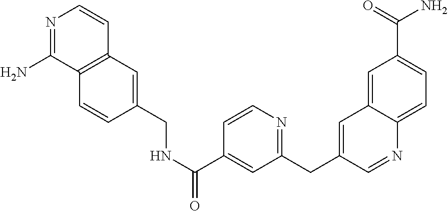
N1=C(N)C2=C(C=C1)C=C(CNC(C1=CC(CC3=CC4=CC(C(=O)N)=CC=C4N=C3)=NC=C1)=O)C=C2
